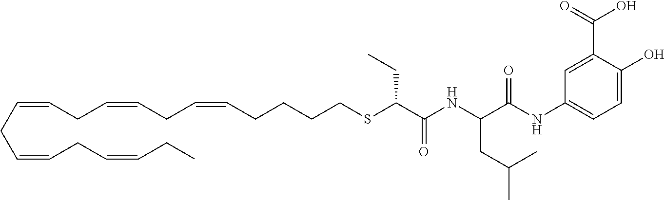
C(CSC(C(NC(CC(C)C)C(NC1=CC=C(O)C(C(=O)O)=C1)=O)=O)CC)CCC=CCC=CCC=CCC=CCC=CCC
